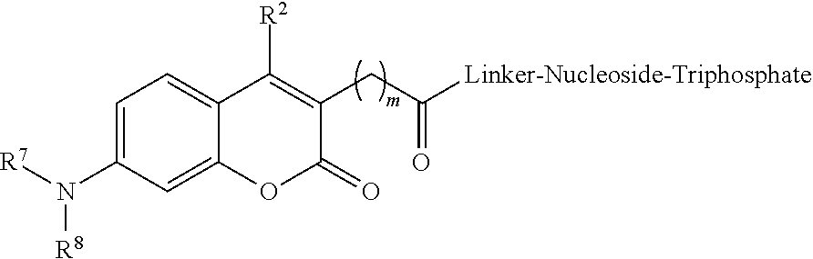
C1=C(N([R8])[R7])C=C2C(=C1)C([R2])=C(CC(=O)[Linker-Nucleoside-Triphosphate])C(=O)O2
